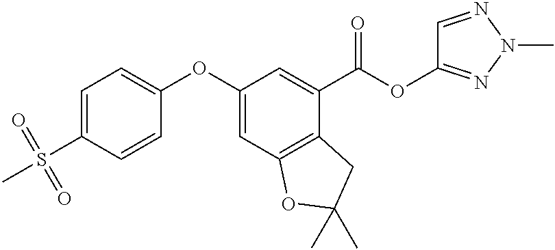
C1=C(S(=O)(C)=O)C=CC(OC2=CC3=C(C(C(OC4=NN(C)N=C4)=O)=C2)CC(C)(C)O3)=C1
